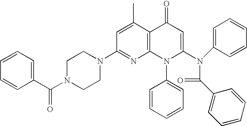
C1(N2CCN(C(C3=CC=CC=C3)=O)CC2)=NC2=C(C(C)=C1)C(=O)C=C(N(C(=O)C1=CC=CC=C1)C1=CC=CC=C1)N2C1=CC=CC=C1
